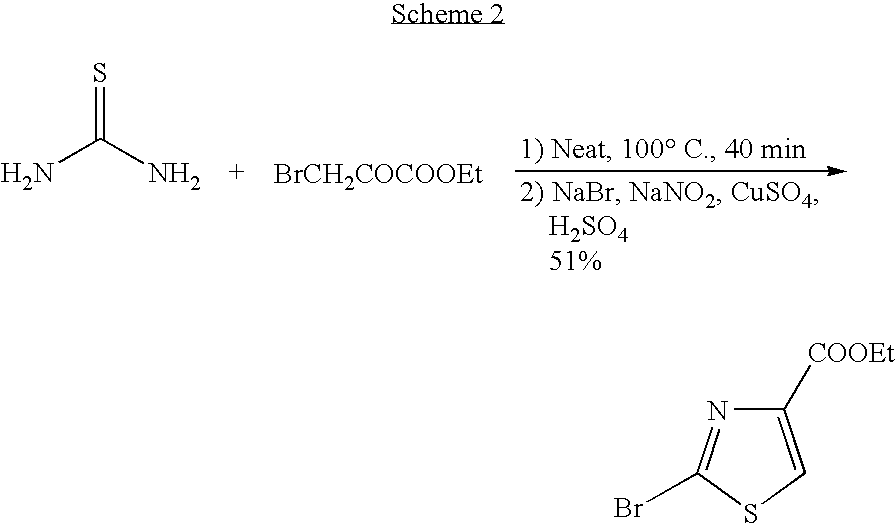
NC(N)=S.[BrCH2COCOOEt].C1([COOEt])=CSC(Br)=N1
